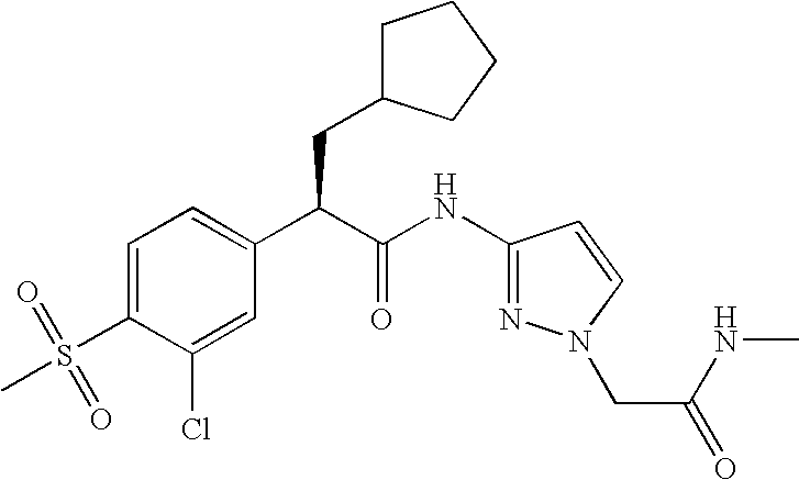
C1=C(S(=O)(C)=O)C(Cl)=CC(C(C(NC2=NN(CC(=O)NC)C=C2)=O)CC2CCCC2)=C1
